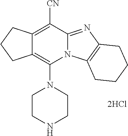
[2HCl].N1(C2=C3C(=C([CN])C4=NC5=C(N24)CCCC5)CCC3)CCNCC1
